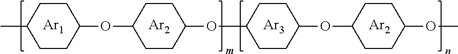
[Ar2].[Ar1].[Ar2].C1CC(OC2CCC(OC3CCC(OC4CCC(OC)CC4)CC3)CC2)CCC1C.[Ar3]
